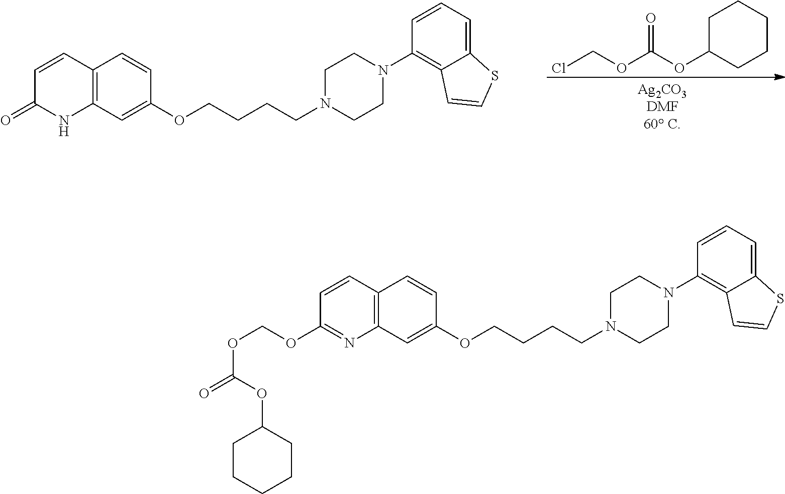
C12=C(C=C(OCCCCN3CCN(C4=C5C(=CC=C4)SC=C5)CC3)C=C1)N=C(OCOC(=O)OC1CCCCC1)C=C2.C12=C(C=C(OCCCCN3CCN(C4=C5C(=CC=C4)SC=C5)CC3)C=C1)NC(=O)C=C2.ClCOC(OC1CCCCC1)=O
